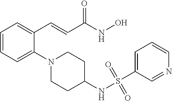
C1=CC=C(N2CCC(NS(=O)(=O)C3=CC=CN=C3)CC2)C(C=CC(NO)=O)=C1
